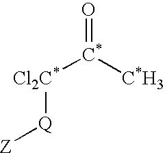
O=[C*]([Cl2C*][Q][Z])[C*H3]
